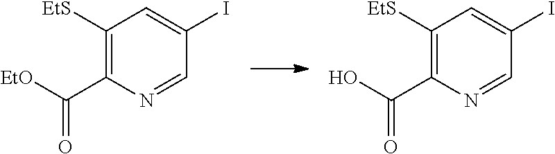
C1([EtS])=C(C([EtO])=O)N=CC(I)=C1.C1([EtS])=C(C(O)=O)N=CC(I)=C1
